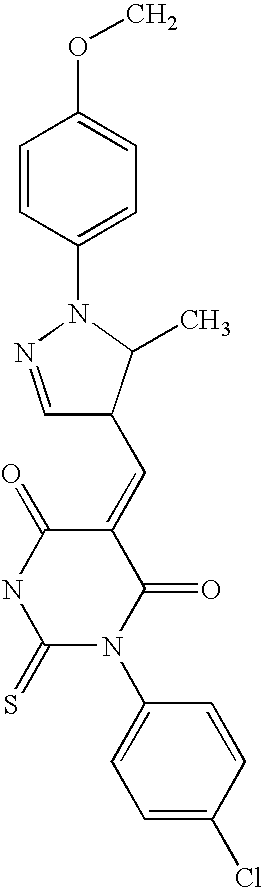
C1=NN(C2=CC=C(OC)C=C2)C(C)C1C=C1C(=O)NC(=S)N(C2=CC=C(Cl)C=C2)C1=O
